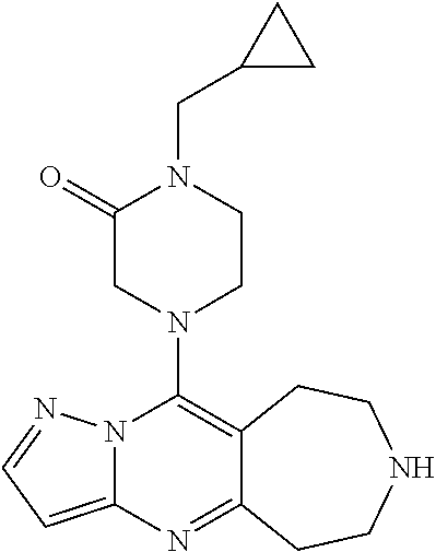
N12C(=CC=N1)N=C1C(=C2N2CCN(CC3CC3)C(=O)C2)CCNCC1
